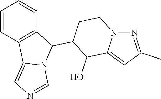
N1=C(C)C=C2N1CCC(C1C3=C(C4=CN=CN14)C=CC=C3)C2O
